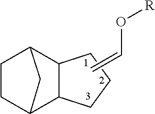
C1CC2C3C(C1C2)CCC3.C=CO[R]
